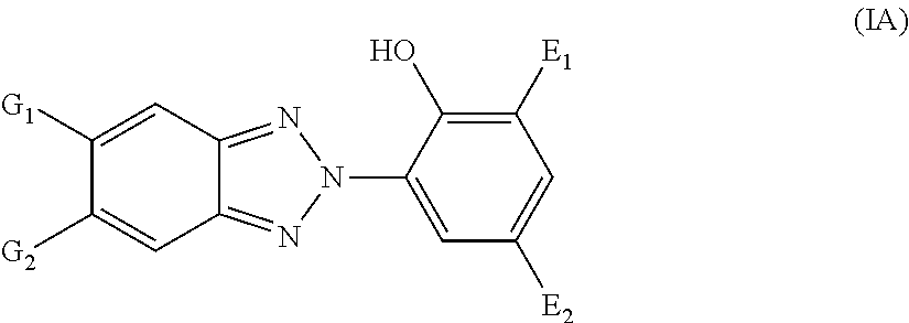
C1([G1])=CC2=NN(C3=CC([E2])=CC([E1])=C3O)N=C2C=C1[G2]
